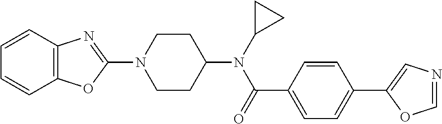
C1CC(N(C(C2=CC=C(C3=CN=CO3)C=C2)=O)C2CC2)CCN1C1=NC2=C(O1)C=CC=C2
